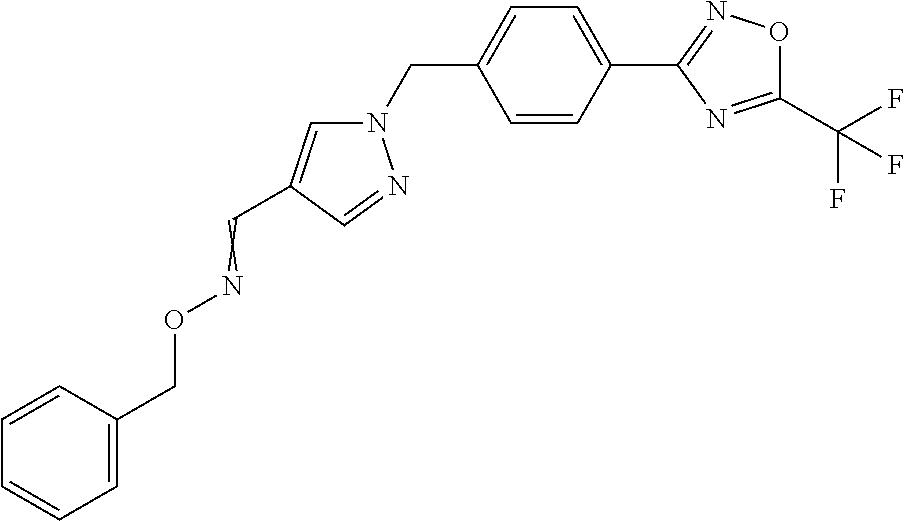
C1=CC(C2=NOC(C(F)(F)F)=N2)=CC=C1CN1C=C(C=NOCC2=CC=CC=C2)C=N1
